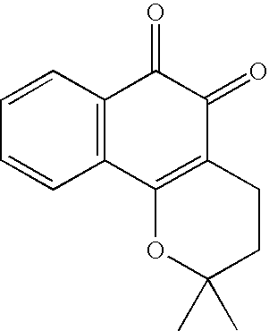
C1=CC=CC2=C1C(=O)C(=O)C1=C2OC(C)(C)CC1
